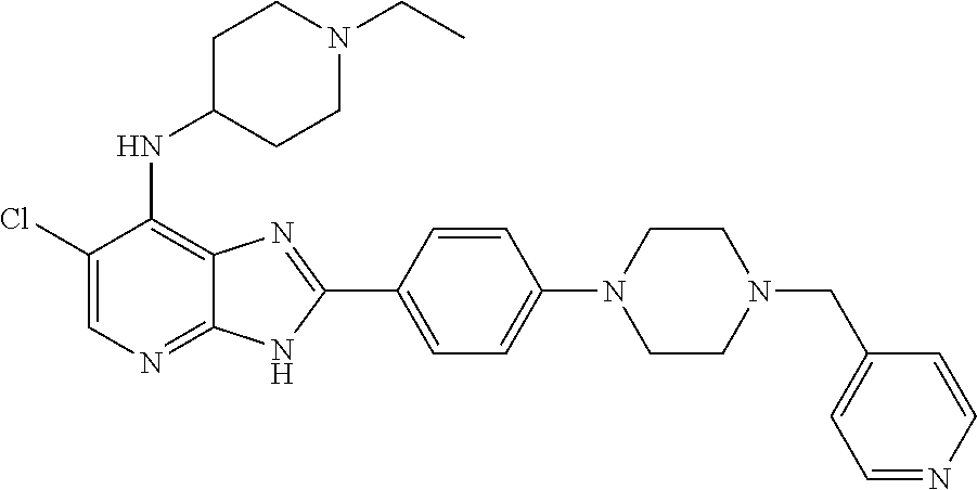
C1(Cl)=CN=C2C(=C1NC1CCN(CC)CC1)N=C(C1=CC=C(N3CCN(CC4=CC=NC=C4)CC3)C=C1)N2
